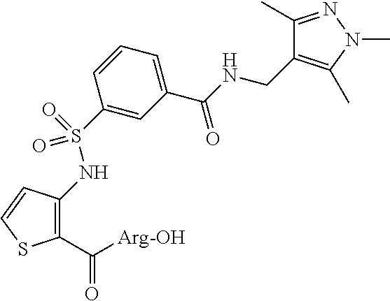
C1(C([Arg-OH])=O)=C(NS(=O)(=O)C2=CC(C(NCC3=C(C)N(C)N=C3C)=O)=CC=C2)C=CS1
